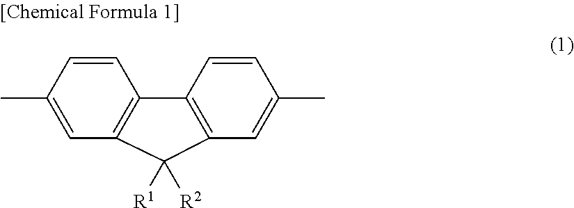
CC1=CC2=C(C=C1)C1=C(C=C(C)C=C1)C2([R1])[R2]
